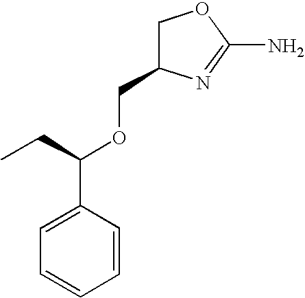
C1C(COC(CC)C2=CC=CC=C2)N=C(N)O1
